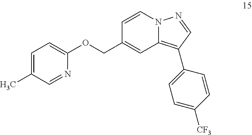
C1=CN2C(=C(C3=CC=C([CF3])C=C3)C=N2)C=C1COC1=CC=C(C)C=N1
